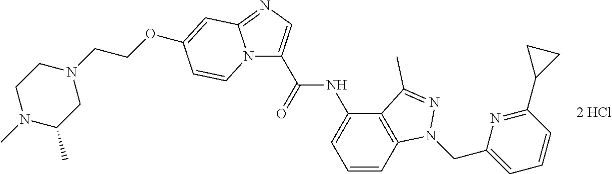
N12C(C(NC3=CC=CC4=C3C(C)=NN4CC3=CC=CC(C4CC4)=N3)=O)=CN=C1C=C(OCCN1CCN(C)C(C)C1)C=C2
